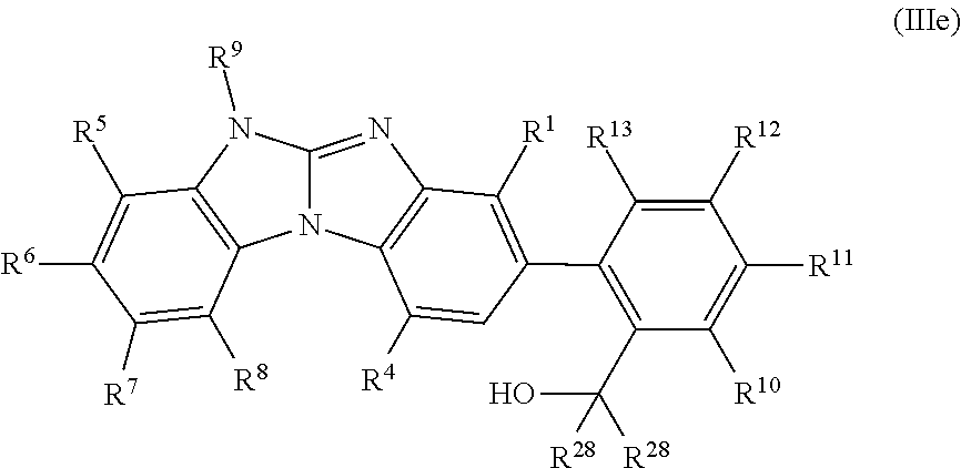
C1(C2=C([R1])C3=C(C([R4])=C2)N2C(=N3)N([R9])C3=C2C([R8])=C([R7])C([R6])=C3[R5])=C(C([R28])(O)[R28])C([R10])=C([R11])C([R12])=C1[R13]
